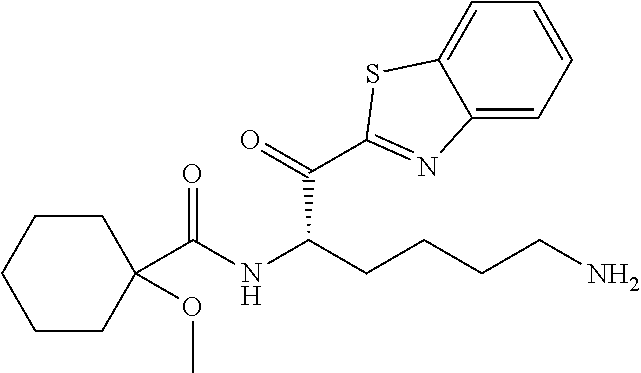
N1=C(C(C(CCCCN)NC(C2(OC)CCCCC2)=O)=O)SC2=CC=CC=C12
